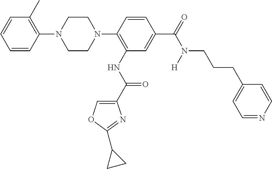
C1=CC(N2CCN(C3=C(NC(=O)C4=COC(C5CC5)=N4)C=C(C(N(CCCC4=CC=NC=C4)[H])=O)C=C3)CC2)=C(C)C=C1
